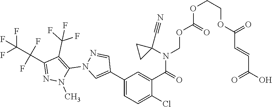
N1(C)C(N2C=C(C3=CC=C(Cl)C(C(N(COC(OCCOC(C=CC(=O)O)=O)=O)C4(C#N)CC4)=O)=C3)C=N2)=C(C(F)(F)F)C(C(F)(C(F)(F)F)F)=N1
